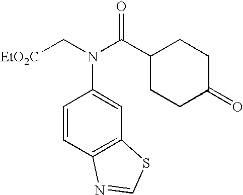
[EtO2C]CN(C(C1CCC(=O)CC1)=O)C1=CC2=C(C=C1)N=CS2
